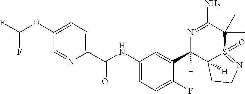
O(C1=CC=C(C(NC2=CC=C(F)C(C3(C)C4([H])S(=O)(=NCC4)C(C)(C)C(N)=N3)=C2)=O)N=C1)C(F)F
